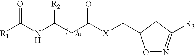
O=C(NC(CC([X]CC1ON=C([R3])C1)=O)[R2])[R1]
